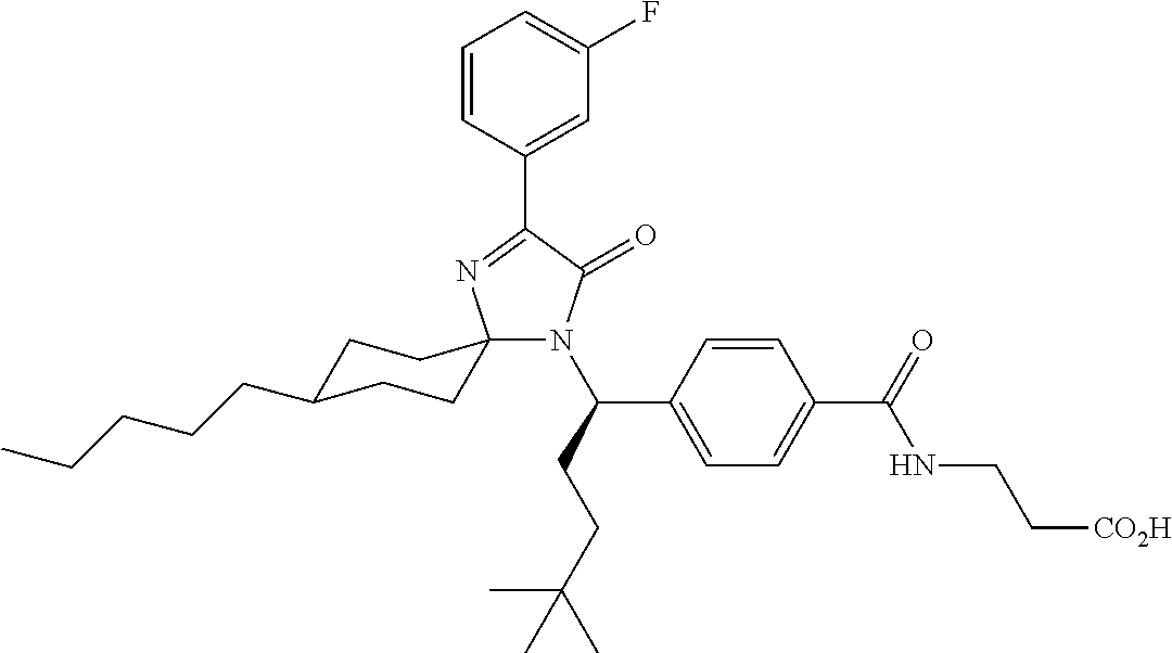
C1=CC(C2=NC3(N(C(C4=CC=C(C(NCC[CO2H])=O)C=C4)CCC(C)(C)C)C2=O)CCC(CCCCC)CC3)=CC(F)=C1
